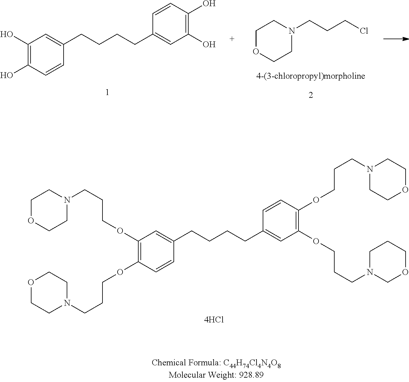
C1(OCCCN2CCOCC2)=C(OCCCN2CCOCC2)C=CC(CCCCC2=CC(OCCCN3CCCOC3)=C(OCCCN3CCOCC3)C=C2)=C1.C1(O)=C(O)C=CC(CCCCC2=CC(O)=C(O)C=C2)=C1.C1OCCN(CCCCl)C1
